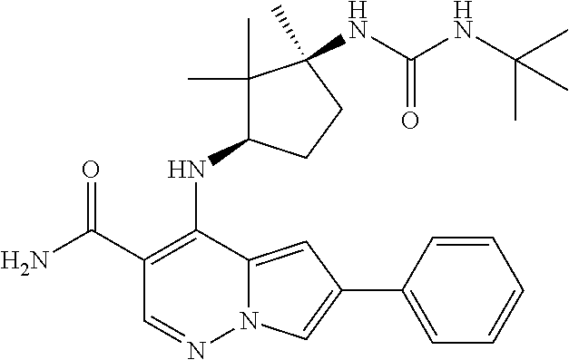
N12C(=CC(C3=CC=CC=C3)=C1)C(NC1C(C)(C)C(C)(NC(NC(C)(C)C)=O)CC1)=C(C(N)=O)C=N2
